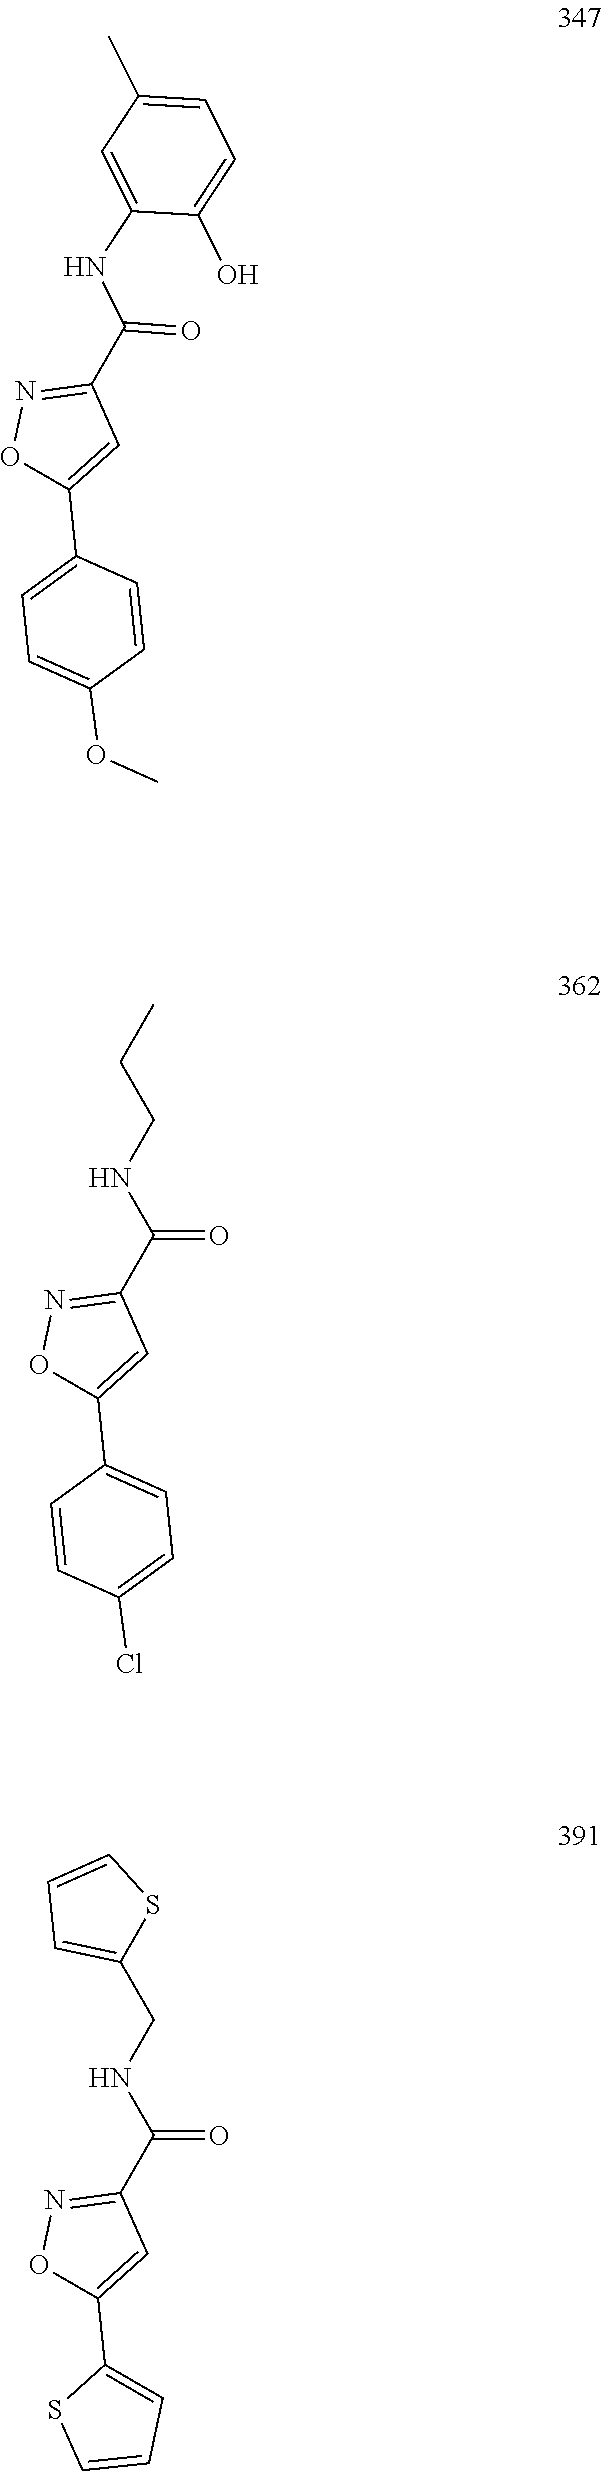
C1(C)=CC=C(O)C(NC(=O)C2=NOC(C3=CC=C(OC)C=C3)=C2)=C1.CCCNC(=O)C1=NOC(C2=CC=C(Cl)C=C2)=C1.S1C(CNC(=O)C2=NOC(C3=CC=CS3)=C2)=CC=C1
